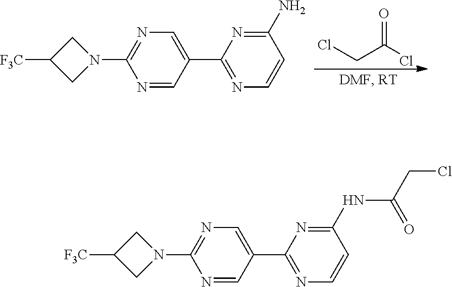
N1=CC(C2=NC=CC(N)=N2)=CN=C1N1CC([F3C])C1.ClCC(Cl)=O.N1=CC(C2=NC=CC(NC(CCl)=O)=N2)=CN=C1N1CC([F3C])C1
